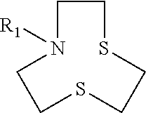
C1CSCCSCCN1[R1]
